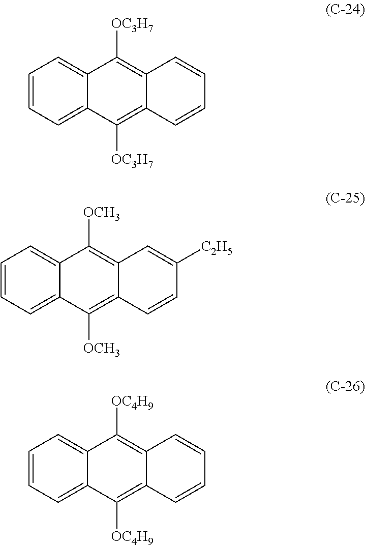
C1=CC=C2C(=C1)C([OC3H7])=C1C(=C2[OC3H7])C=CC=C1.C1=CC=C2C(=C1)C([OCH3])=C1C(=C2[OCH3])C=CC([C2H5])=C1.C1=CC=C2C(=C1)C([OC4H9])=C1C(=C2[OC4H9])C=CC=C1
